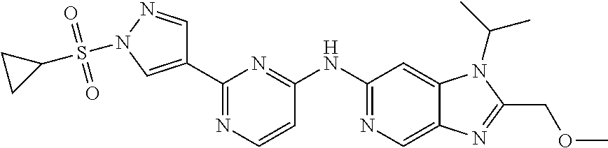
C1(NC2=NC(C3=CN(S(C4CC4)(=O)=O)N=C3)=NC=C2)=NC=C2C(=C1)N(C(C)C)C(COC)=N2
